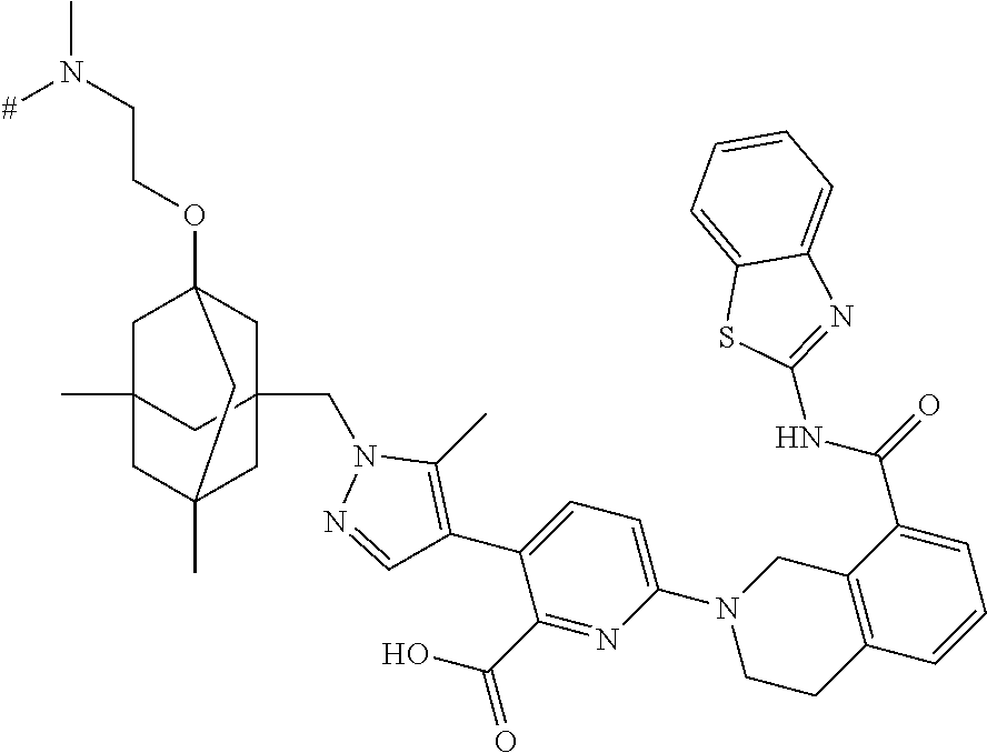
C1C2(C)CC3(CN4N=CC(C5=CC=C(N6CCC7=C(C6)C(C(=O)NC6=NC8=CC=CC=C8S6)=CC=C7)N=C5C(O)=O)=C4C)CC1(OCCN(C)[#])CC(C)(C2)C3
